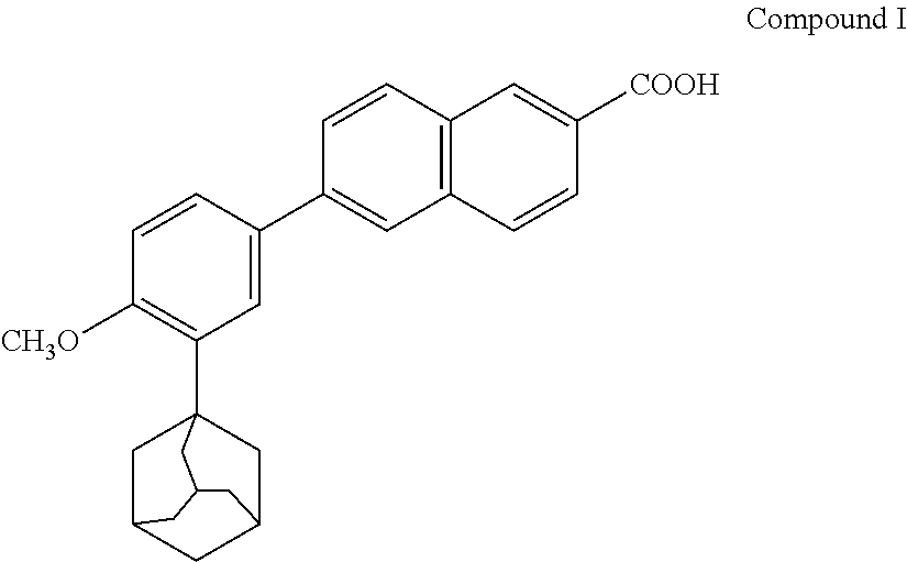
C12=C(C=CC(C3=CC(C45CC6CC(C4)CC(C5)C6)=C([CH3O])C=C3)=C1)C=C([COOH])C=C2
